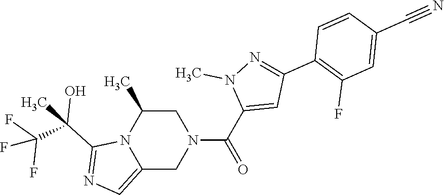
C1(C(=O)N2CC(C)N3C(=CN=C3C(C)(C(F)(F)F)O)C2)=CC(C2=C(F)C=C(C#N)C=C2)=NN1C
